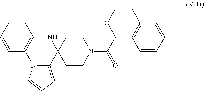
C1=CC2=C(C=C1)NC1(C3=CC=CN23)CCN(C(C2C3=C(CCO2)C=CC=C3)=O)CC1
